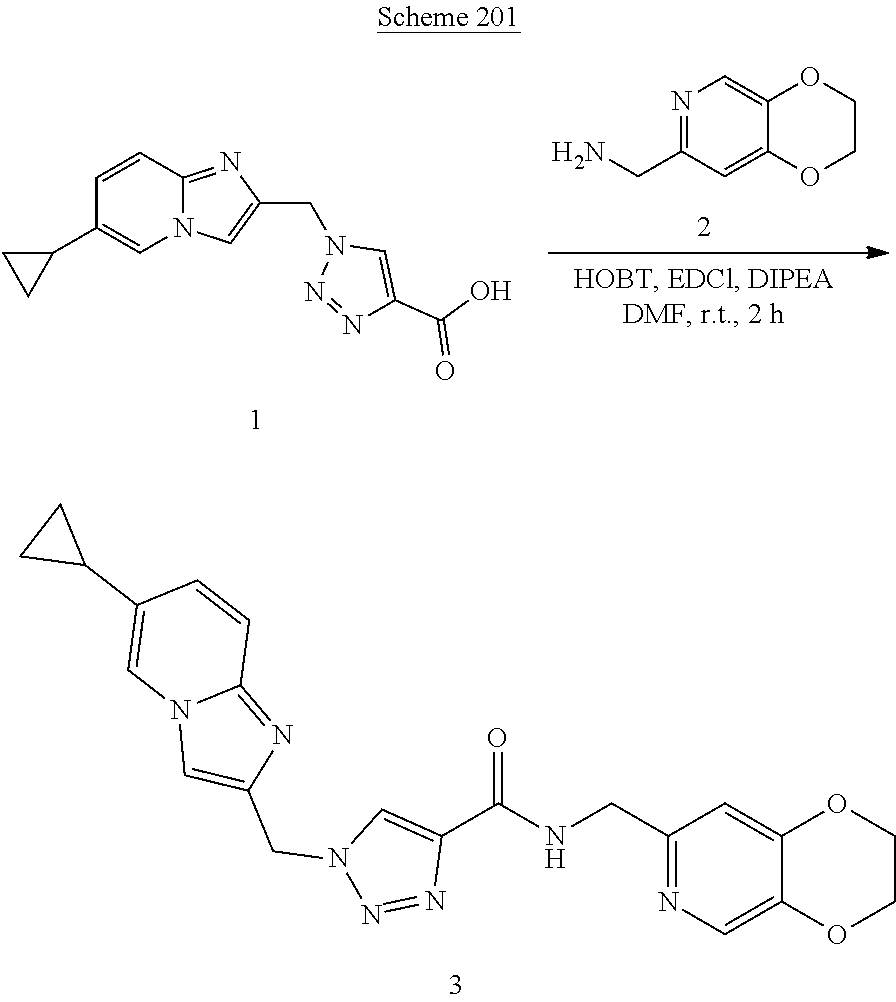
N1=C(CN)C=C2C(=C1)OCCO2.C1=CC2=NC(CN3N=NC(C(O)=O)=C3)=CN2C=C1C1CC1.N1=C(CNC(=O)C2=CN(CC3=CN4C(=N3)C=CC(C3CC3)=C4)N=N2)C=C2C(=C1)OCCO2
